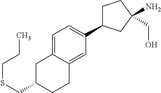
S(CC1CC2=CC=C(C3CCC(N)(CO)C3)C=C2CC1)CCC
